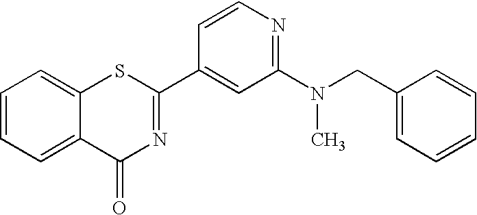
C1=CC=C2C(=C1)SC(C1=CC(N(CC3=CC=CC=C3)C)=NC=C1)=NC2=O
